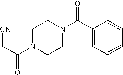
[CN]CC(N1CCN(C(C2=CC=CC=C2)=O)CC1)=O
